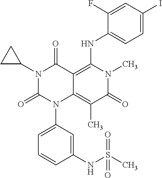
N1(C2CC2)C(=O)N(C2=CC=CC(NS(C)(=O)=O)=C2)C2=C(C)C(=O)N(C)C(NC3=CC=C(I)C=C3F)=C2C1=O
